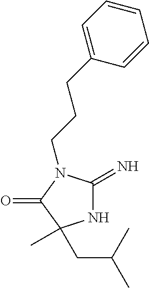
N1C(=N)N(CCCC2=CC=CC=C2)C(=O)C1(CC(C)C)C
